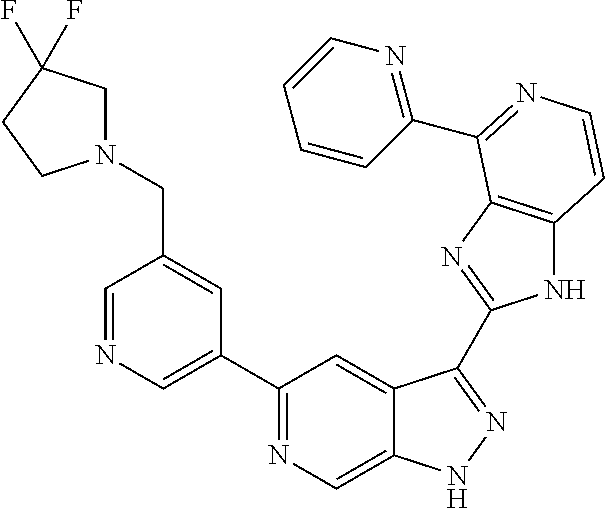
C1=NC=C(C2=NC=C3C(=C2)C(C2=NC4=C(N2)C=CN=C4C2=NC=CC=C2)=NN3)C=C1CN1CC(F)(F)CC1
